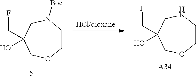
[HCl/dioxane].C1CN([Boc])CC(CF)(O)CO1.C1CNCC(CF)(O)CO1.[A34]
